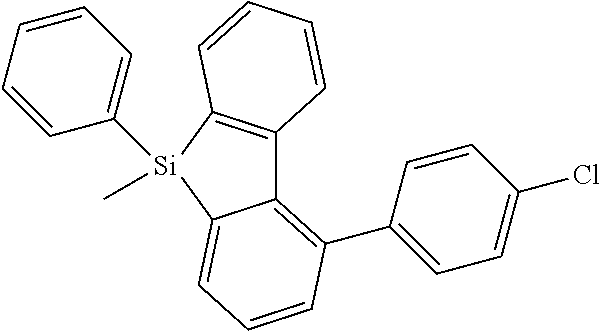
C12=C(C3=CC=C(Cl)C=C3)C=CC=C1[Si](C1=CC=CC=C1)(C)C1=C2C=CC=C1
